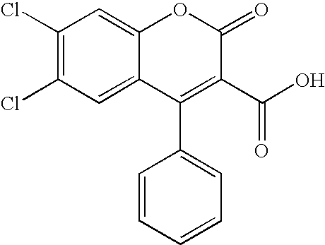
C1(Cl)=C(Cl)C=C2C(=C1)OC(=O)C(C(O)=O)=C2C1=CC=CC=C1
